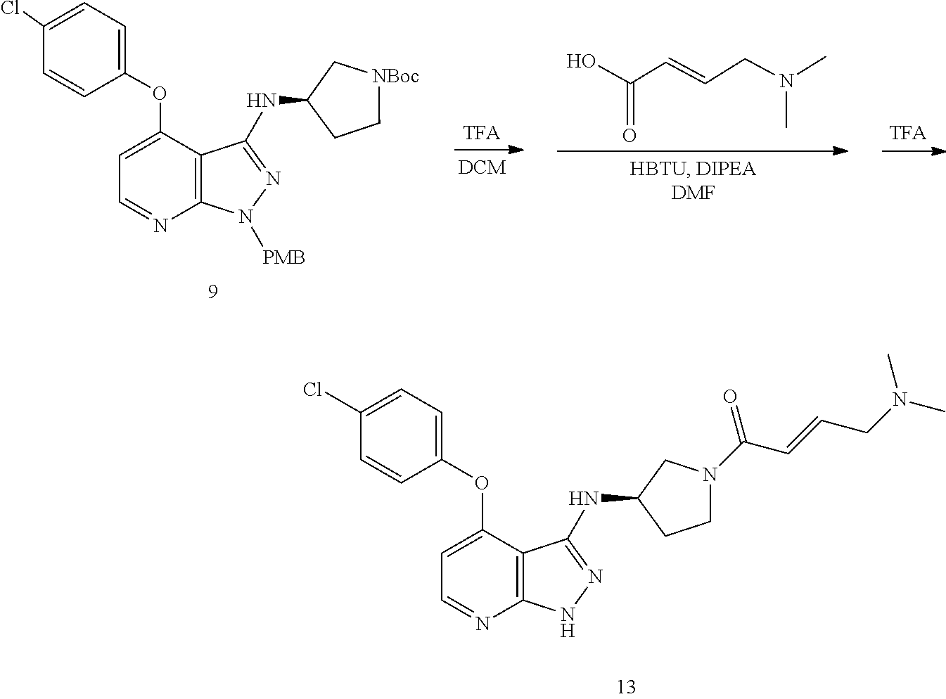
C1(Cl)=CC=C(OC2=CC=NC3=C2C(NC2CCN(C(C=CCN(C)C)=O)C2)=NN3)C=C1.C1(Cl)=CC=C(OC2=CC=NC3=C2C(NC2C[NBoc]CC2)=NN3[PMB])C=C1.OC(=O)C=CCN(C)C
